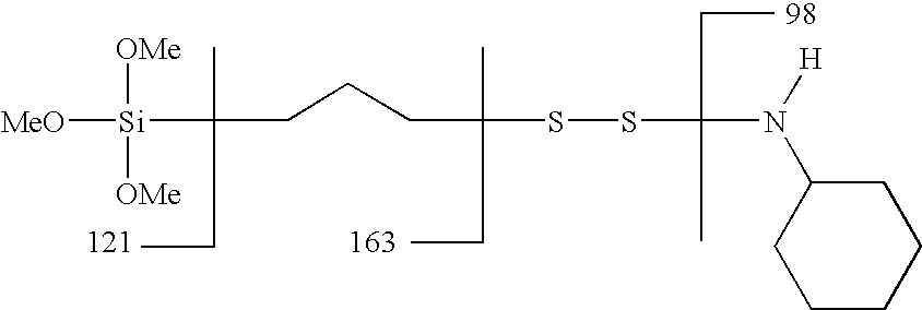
C1CCCC(N([H])C(SSC(CCCC([Si]([MeO])([OMe])[OMe])(C)CC)(C)CC)(CC)C)C1
